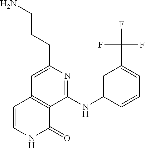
C(CCC1=CC2=C(C(NC3=CC(C(F)(F)F)=CC=C3)=N1)C(=O)NC=C2)N
